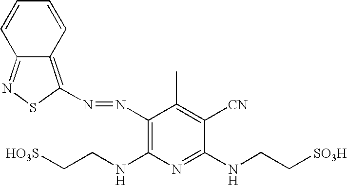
C1=CC=CC2=NSC(N=NC3=C(NCC[HO3S])N=C(NCC[SO3H])C([CN])=C3C)=C12
